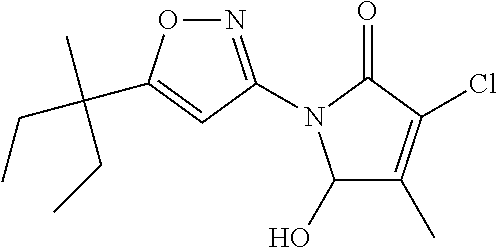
N1=C(N2C(O)C(C)=C(Cl)C2=O)C=C(C(CC)(C)CC)O1
